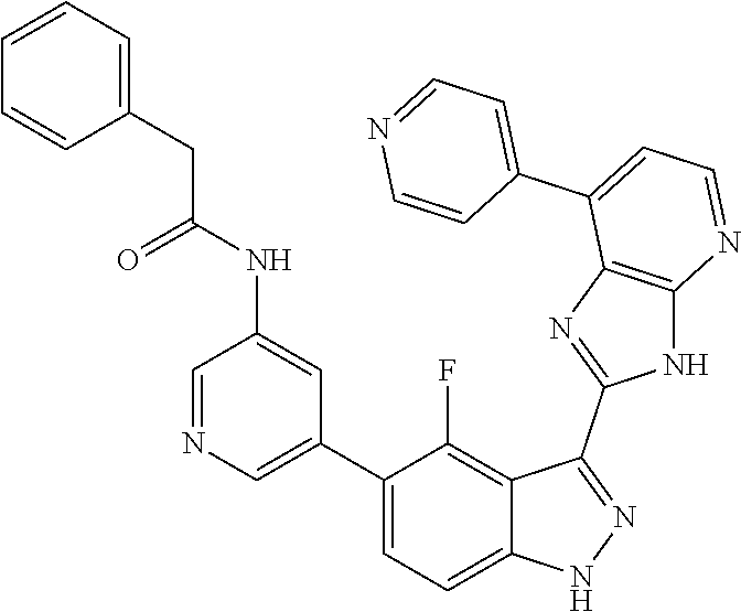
C1=NC=C(C2=CC=C3C(=C2F)C(C2=NC4=C(N2)N=CC=C4C2=CC=NC=C2)=NN3)C=C1NC(CC1=CC=CC=C1)=O
